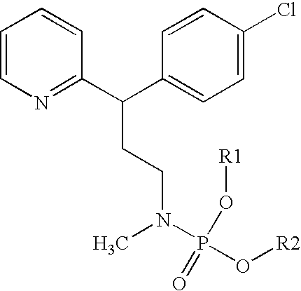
C1=CN=C(C(C2=CC=C(Cl)C=C2)CCN(C)P(O[R1])(=O)O[R2])C=C1
